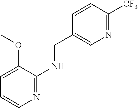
C1=CC([CF3])=NC=C1CNC1=NC=CC=C1OC
